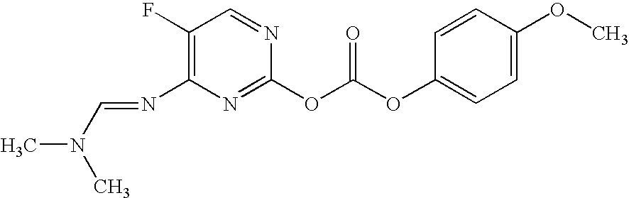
C1(F)=C(N=CN(C)C)N=C(OC(OC2=CC=C(OC)C=C2)=O)N=C1
